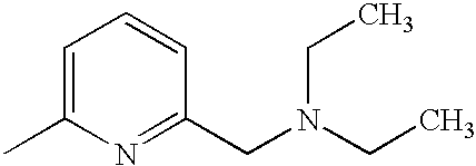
C1=C(C)N=C(CN(CC)CC)C=C1
